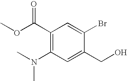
C1(C(OC)=O)=C(N(C)C)C=C(CO)C(Br)=C1
